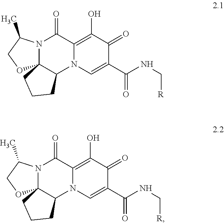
N12C3(C(N4C(=C(O)C(=O)C(C(NC[R])=O)=C4)C1=O)CCC3)OCC2C.N12C3(C(N4C(=C(O)C(=O)C(C(NC[R])=O)=C4)C1=O)CCC3)OCC2C
